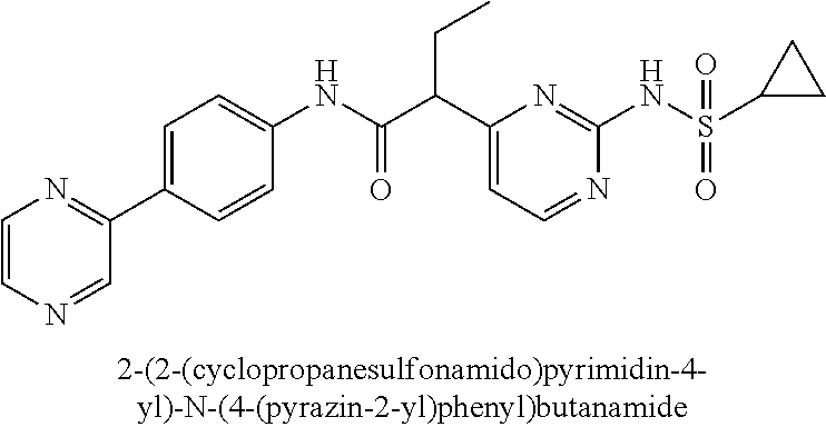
C1(NC(=O)C(C2=CC=NC(NS(=O)(=O)C3CC3)=N2)CC)=CC=C(C2=NC=CN=C2)C=C1
